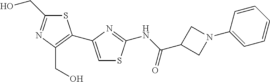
S1C(CO)=NC(CO)=C1C1=CSC(NC(C2CN(C3=CC=CC=C3)C2)=O)=N1
